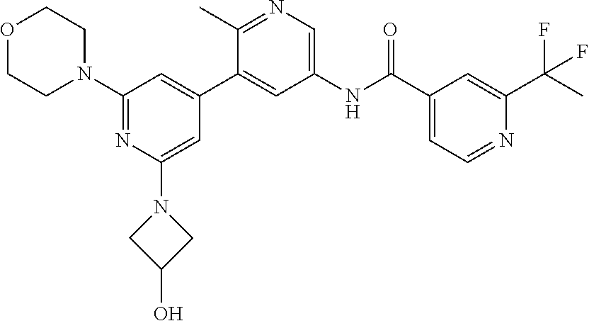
O1CCN(C2=NC(N3CC(O)C3)=CC(C3=CC(NC(C4=CC=NC(C(C)(F)F)=C4)=O)=CN=C3C)=C2)CC1
